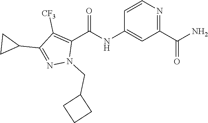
C1=CN=C(C(N)=O)C=C1NC(C1=C([CF3])C(C2CC2)=NN1CC1CCC1)=O
